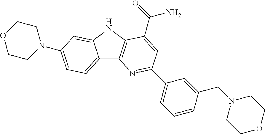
C12=CC=C(N3CCOCC3)C=C1NC1=C2N=C(C2=CC=CC(CN3CCOCC3)=C2)C=C1C(=O)N
